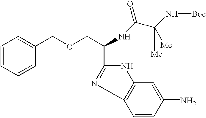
C1=CC=CC(COCC(NC(C(N[Boc])([Me])[Me])=O)C2=NC3=C(N2)C=C(N)C=C3)=C1
